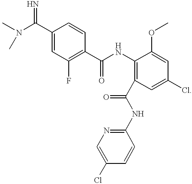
C1(C(N(C)C)=N)=CC(F)=C(C(NC2=C(C(NC3=NC=C(Cl)C=C3)=O)C=C(Cl)C=C2OC)=O)C=C1
